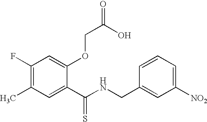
C1(F)=C(C)C=C(C(NCC2=CC([NO2])=CC=C2)=S)C(OCC(O)=O)=C1
